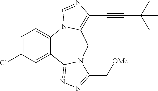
C1=C(Cl)C=C2C(=C1)N1C(=C(C#CC(C)(C)C)N=C1)CN1C2=NN=C1C[OMe]
